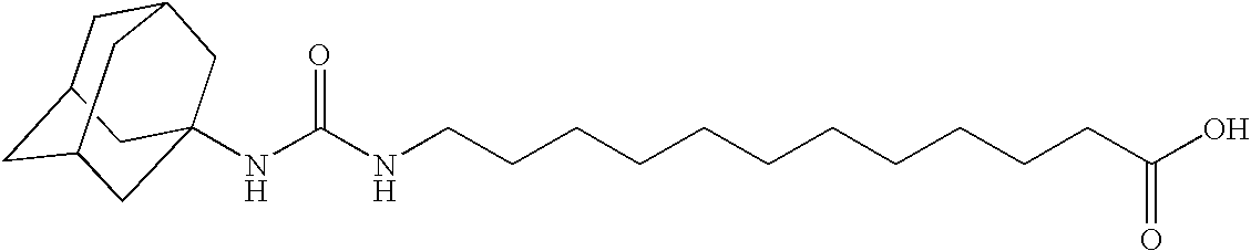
C1C2CC3CC(NC(NCCCCCCCCCCCC(=O)O)=O)(CC1C3)C2
